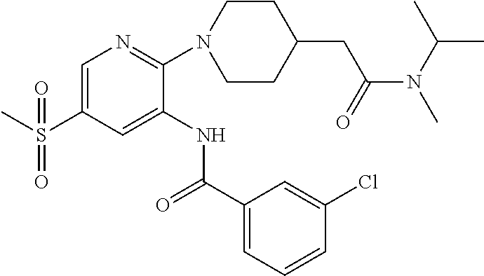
C1=C(S(C)(=O)=O)C=C(NC(C2=CC=CC(Cl)=C2)=O)C(N2CCC(CC(=O)N(C(C)C)C)CC2)=N1
